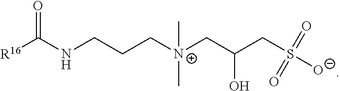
[R16]C(NCCC[N+](CC(CS(=O)(=O)[O-])O)(C)C)=O
